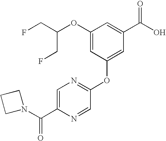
C1=C(C(=O)N2CCC2)N=CC(OC2=CC(C(O)=O)=CC(OC(CF)CF)=C2)=N1
